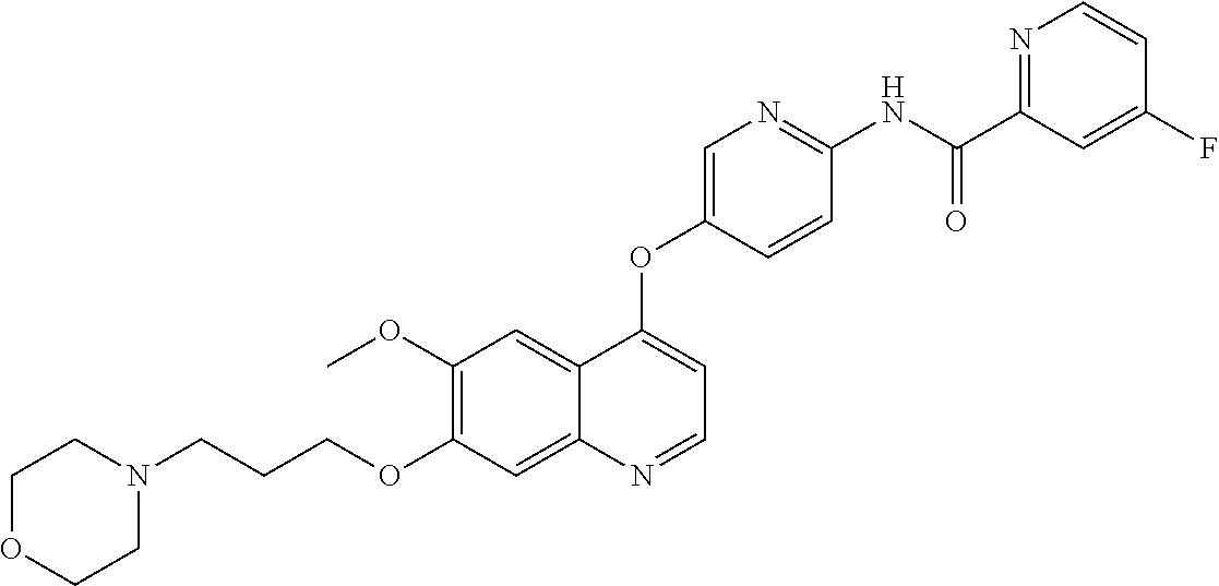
C1OCCN(CCCOC2=C(OC)C=C3C(=C2)N=CC=C3OC2=CN=C(NC(C3=NC=CC(F)=C3)=O)C=C2)C1
